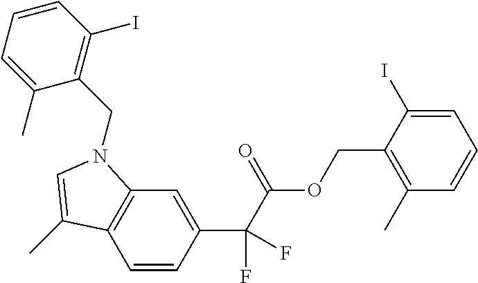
C1=CC(C(F)(C(OCC2=C(C)C=CC=C2I)=O)F)=CC2=C1C(C)=CN2CC1=C(I)C=CC=C1C
